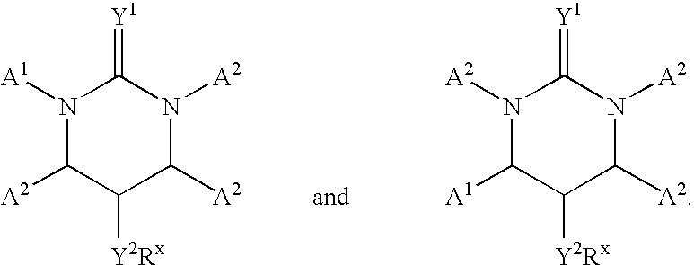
N1([A1])C([A2])C([Y2Rx])C([A2])N([A2])C1=[Y1].N1([A2])C([A1])C([Y2Rx])C([A2])N([A2])C1=[Y1]
